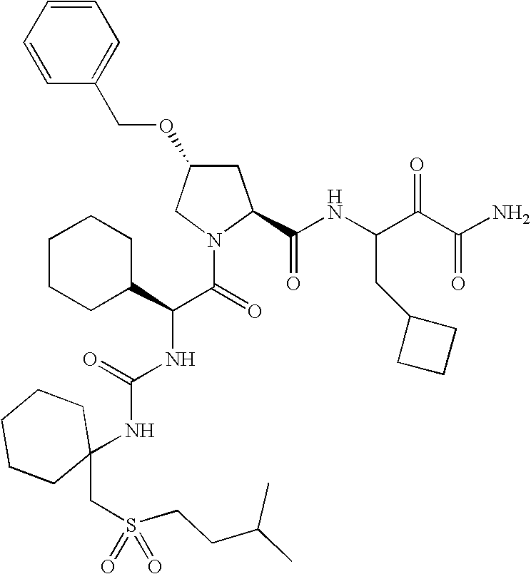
C1C(OCC2=CC=CC=C2)CN(C(=O)C(NC(NC2(CS(CCC(C)C)(=O)=O)CCCCC2)=O)C2CCCCC2)C1C(NC(C(C(N)=O)=O)CC1CCC1)=O
